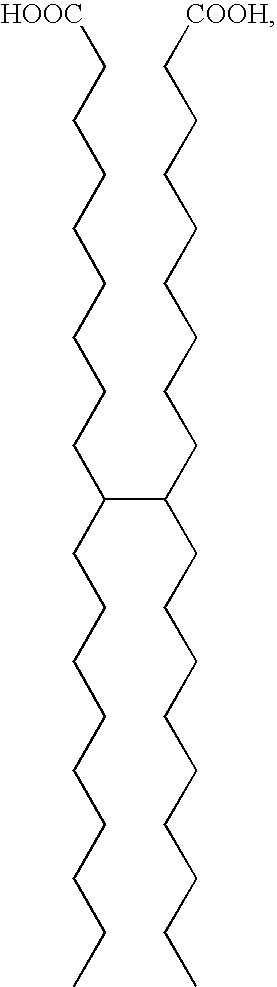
[HOOC]CCCCCCCCC(CCCCCCCCC)C(CCCCCCCC[COOH])CCCCCCCCC
